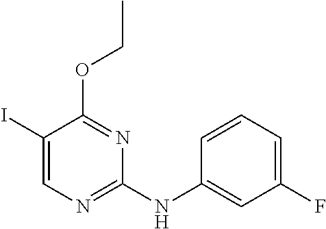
C1(I)=CN=C(NC2=CC(F)=CC=C2)N=C1OCC
